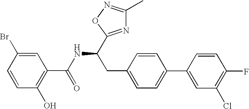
OC1=C(C(NC(CC2=CC=C(C3=CC(Cl)=C(F)C=C3)C=C2)C2=NC(C)=NO2)=O)C=C(Br)C=C1
